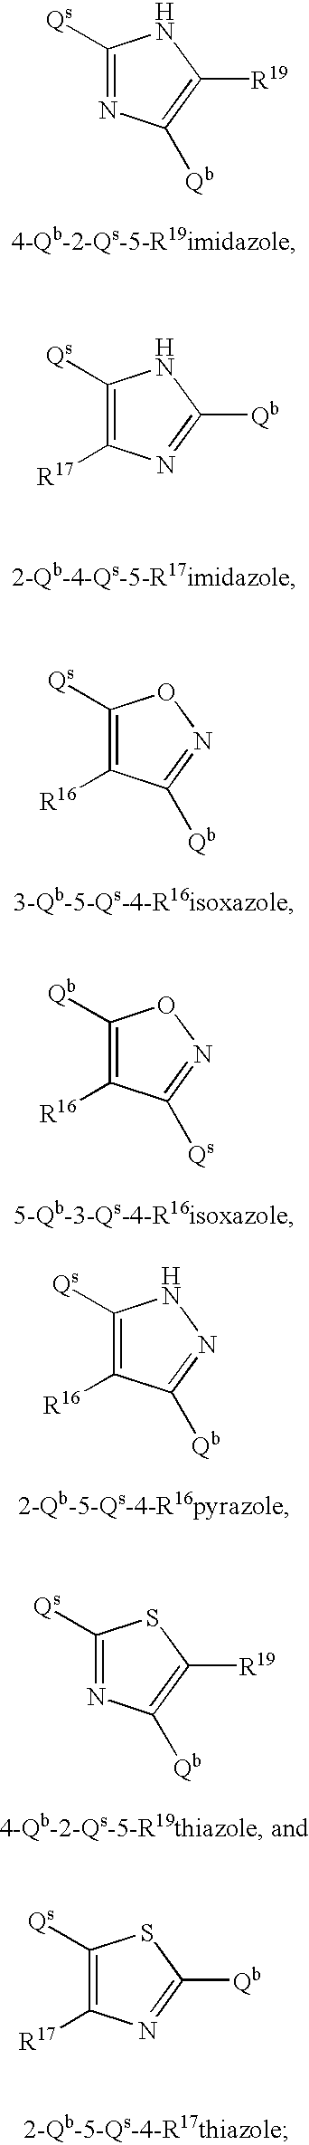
C1([Qs])=C([R17])N=C([Qb])N1.C1([Qs])=C([R16])C([Qb])=NO1.C1([Qb])=C([R16])C([Qs])=NO1.C1([Qs])=C([R16])C([Qb])=NN1.C1([Qs])=NC([Qb])=C([R19])S1.C1([Qs])=C([R17])N=C([Qb])S1.C1([Qs])=NC([Qb])=C([R19])N1
